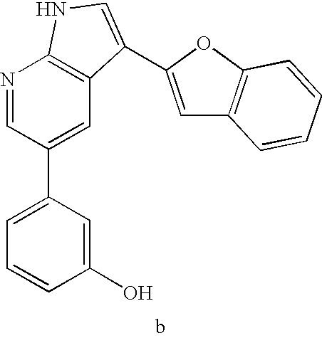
C1(O)=CC(C2=CC3=C(N=C2)NC=C3C2=CC3=C(O2)C=CC=C3)=CC=C1
